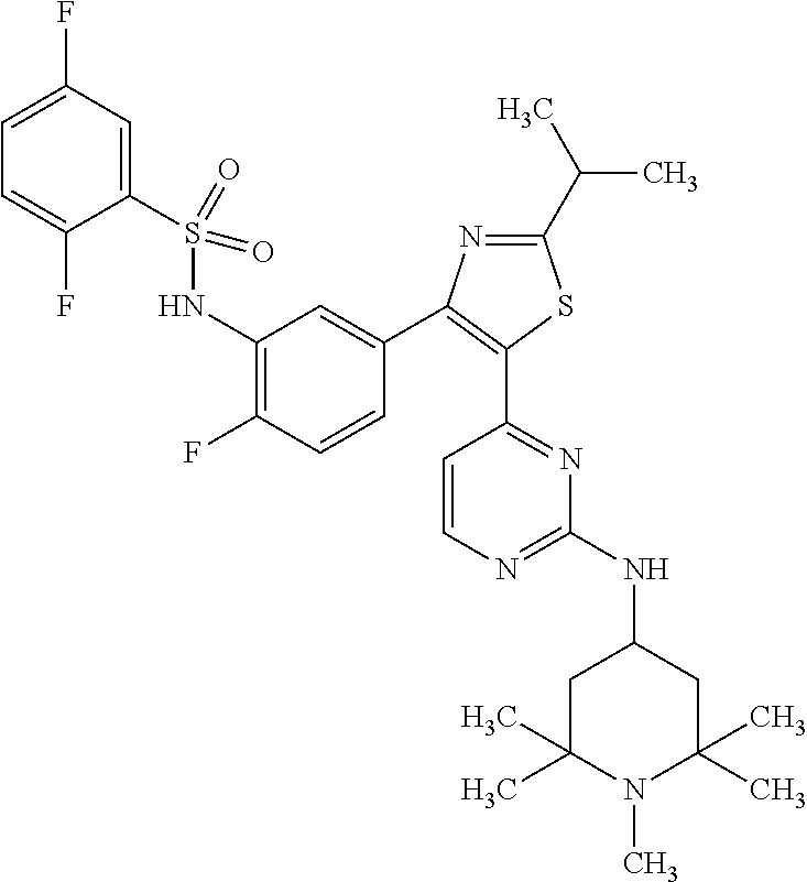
C1=C(F)C=C(S(NC2=C(F)C=CC(C3=C(C4=NC(NC5CC(C)(C)N(C)C(C)(C)C5)=NC=C4)SC(C(C)C)=N3)=C2)(=O)=O)C(F)=C1
